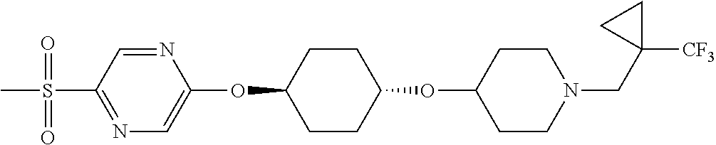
N1=C(S(C)(=O)=O)C=NC(OC2CCC(OC3CCN(CC4([CF3])CC4)CC3)CC2)=C1
